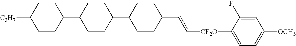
C([CF2O]C1=CC=C([OCH3])C=C1F)=CC1CCC(C2CCC(C3CCC([C3H7])CC3)CC2)CC1
